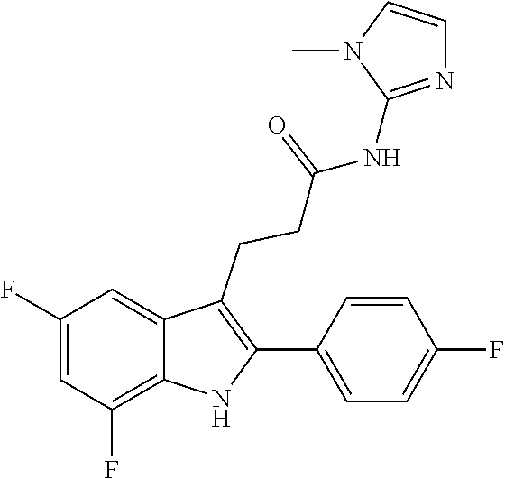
C1(C2=C(CCC(=O)NC3=NC=CN3C)C3=CC(F)=CC(F)=C3N2)=CC=C(F)C=C1
